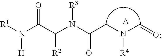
[A].N(C(CN(C=O)[R4])=O)(C(C(N([R1])[H])=O)[R2])[R3]
